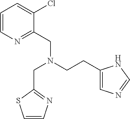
C1=CN=C(CN(CCC2=CN=CN2)CC2=NC=CS2)C(Cl)=C1
